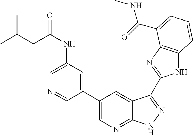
C1(C2=CN=C3C(=C2)C(C2=NC4=C(N2)C=CC=C4C(=O)NC)=NN3)=CC(NC(=O)CC(C)C)=CN=C1
